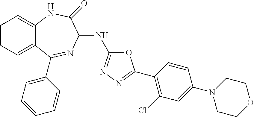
C1=CC=C2C(=C1)NC(=O)C(NC1=NN=C(C3=C(Cl)C=C(N4CCOCC4)C=C3)O1)N=C2C1=CC=CC=C1
